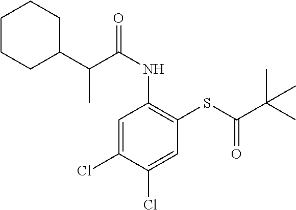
C1=C(Cl)C(Cl)=CC(SC(C(C)(C)C)=O)=C1NC(=O)C(C)C1CCCCC1
